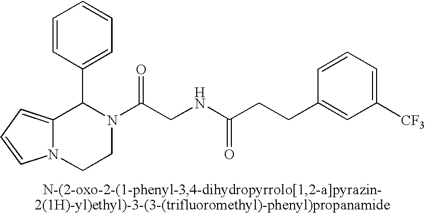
C12=CC=CN1CCN(C(CNC(CCC1=CC([CF3])=CC=C1)=O)=O)C2C1=CC=CC=C1
